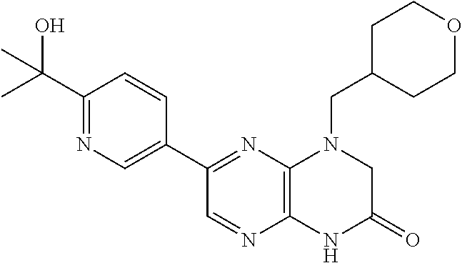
C1(C(C)(O)C)=NC=C(C2=NC3=C(N=C2)NC(=O)CN3CC2CCOCC2)C=C1
